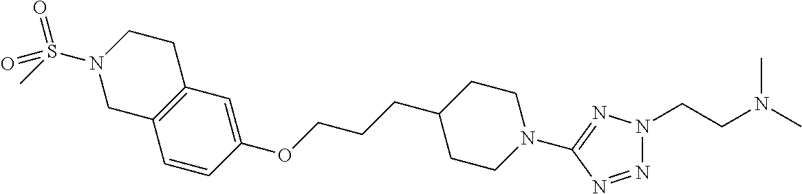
C1=CC(OCCCC2CCN(C3=NN(CCN(C)C)N=N3)CC2)=CC2=C1CN(S(C)(=O)=O)CC2
